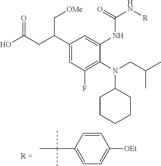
C1(C(CC(O)=O)C[OMe])=CC(F)=C(N(CC(C)C)C2CCCCC2)C(NC(N[R])=O)=C1.C1=CC(C(C)(C)C)=CC=C1[OEt]
